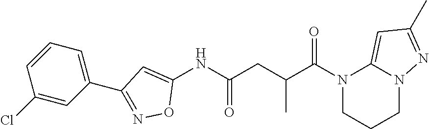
N1(C(C(CC(NC2=CC(C3=CC=CC(Cl)=C3)=NO2)=O)C)=O)CCCN2C1=CC(C)=N2
